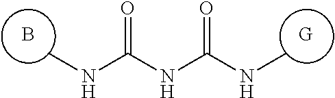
B.[G].CNC(NC(NC)=O)=O
